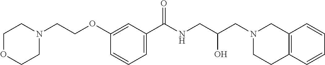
C1(OCCN2CCOCC2)=CC(C(NCC(CN2CC3=C(CC2)C=CC=C3)O)=O)=CC=C1
